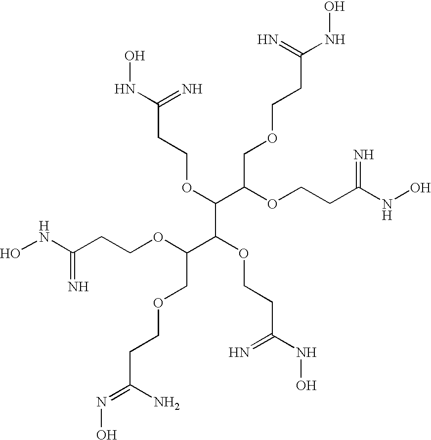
ONC(CCOC(C(OCCC(=N)NO)C(C(COCCC(NO)=N)OCCC(=N)NO)OCCC(=N)NO)COCCC(=NO)N)=N
